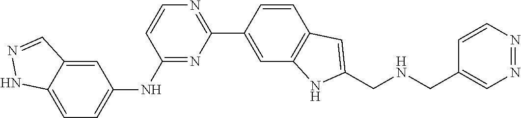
C1=C2C(=CC(NC3=NC(C4=CC5=C(C=C4)C=C(CNCC4=CN=NC=C4)N5)=NC=C3)=C1)C=NN2
